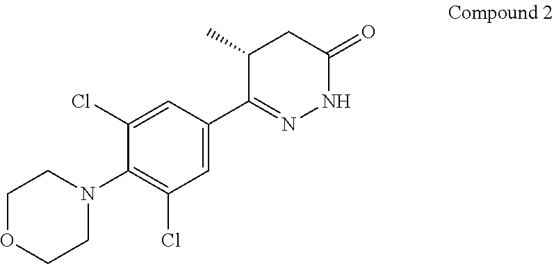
C1OCCN(C2=C(Cl)C=C(C3=NNC(=O)CC3C)C=C2Cl)C1
